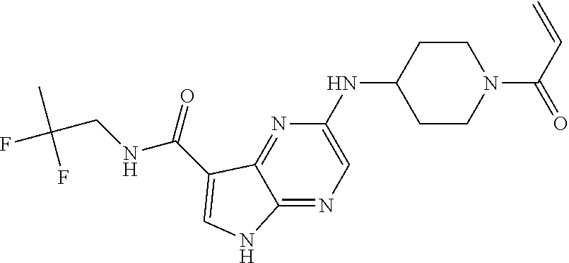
N(C1CCN(C(C=C)=O)CC1)C1=CN=C2C(=N1)C(C(NCC(F)(C)F)=O)=CN2
